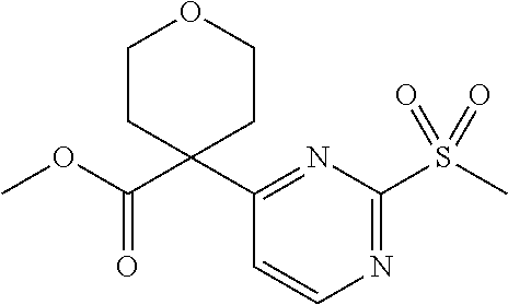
C1(C2(C(=O)OC)CCOCC2)=NC(S(C)(=O)=O)=NC=C1
